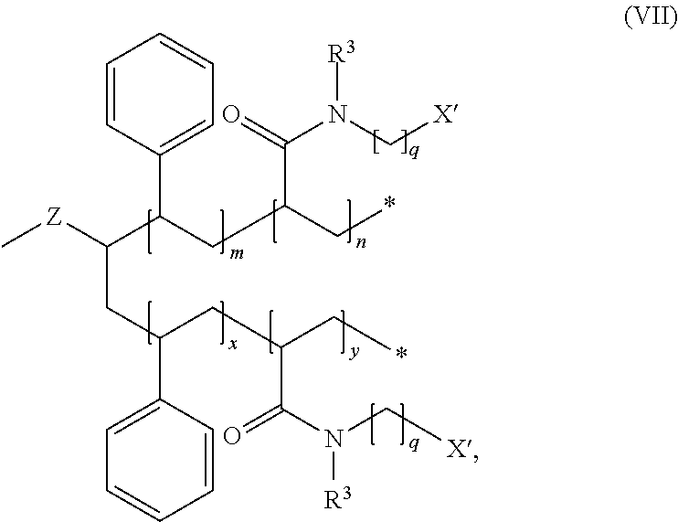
C1=CC(C(CC(C*)C(=O)N(C[X])[R3])C([Z]C)CC(C2=CC=CC=C2)CC(C*)C(N(C[X])[R3])=O)=CC=C1
